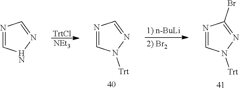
N1=CN([Trt])N=C1Br.N1=CN([Trt])N=C1.[TrtCl].[NEt3].N1=CNN=C1
